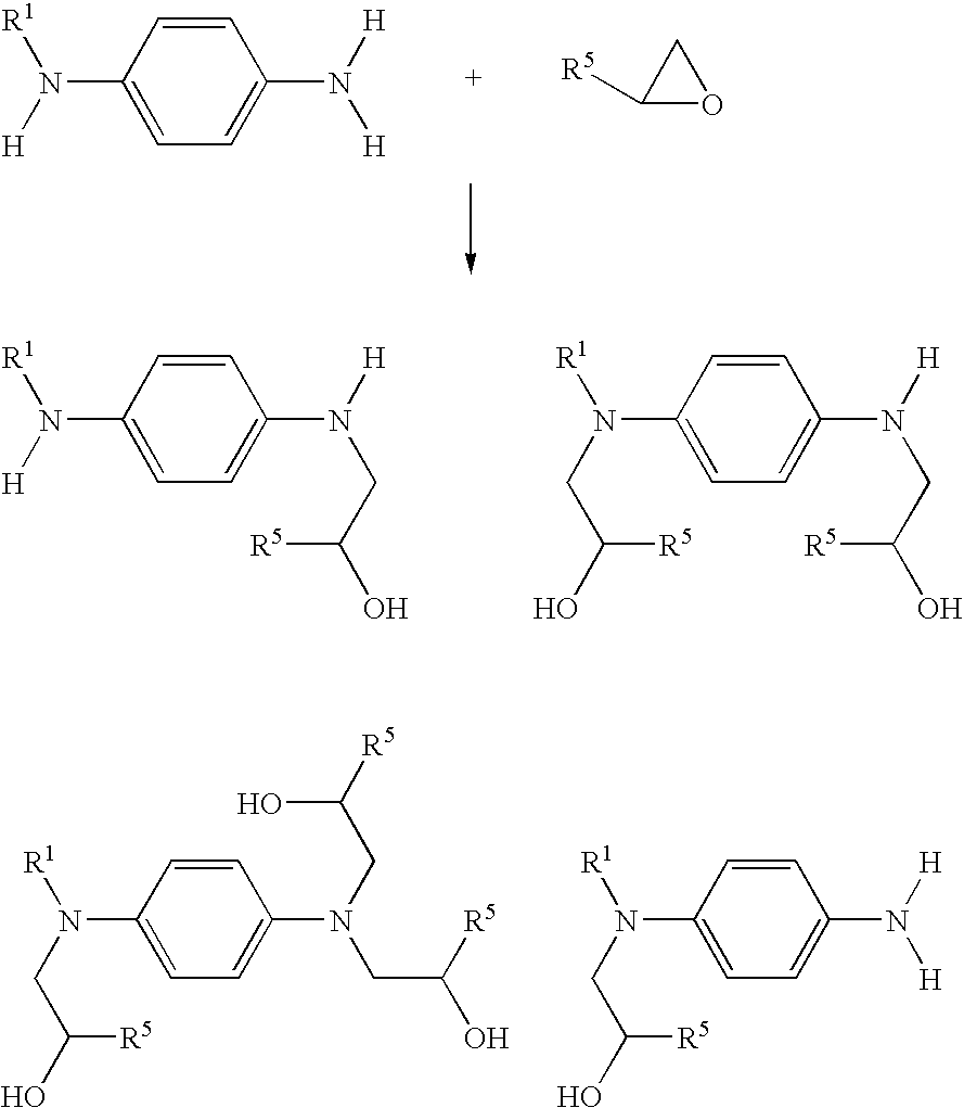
C1=CC(N([H])[H])=CC=C1N([H])[R1].C1([R5])OC1.C1=CC(N([H])CC(O)[R5])=CC=C1N([H])[R1].C1=CC(N([H])CC(O)[R5])=CC=C1N(CC(O)[R5])[R1].C1=CC(N(CC([R5])O)CC([R5])O)=CC=C1N(CC(O)[R5])[R1].C1=CC(N([H])[H])=CC=C1N(CC(O)[R5])[R1]
